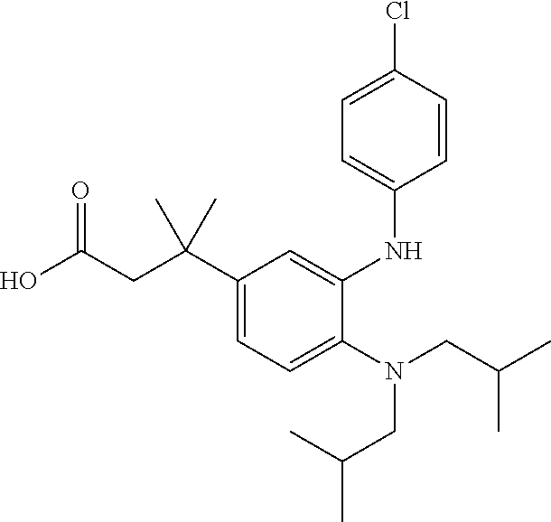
C1=C(N(CC(C)C)CC(C)C)C(NC2=CC=C(Cl)C=C2)=CC(C(CC(O)=O)(C)C)=C1
